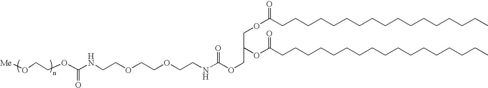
O(CCNC(OCC(COC(CCCCCCCCCCCCCCCCC)=O)OC(CCCCCCCCCCCCCCCCC)=O)=O)CCOCCNC(OCCO[Me])=O
